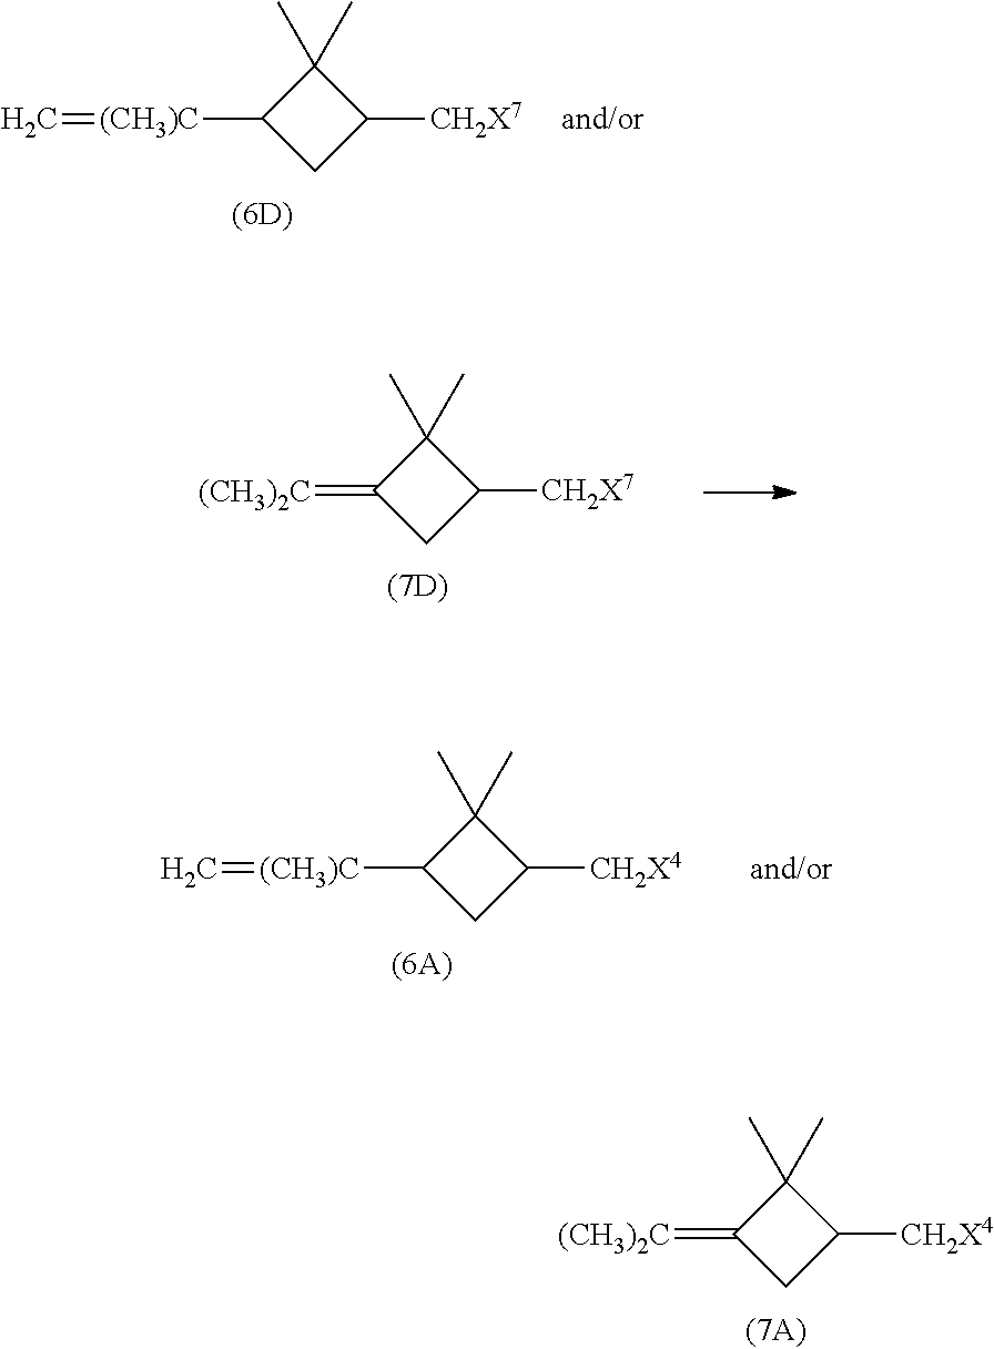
C1([(CH3)C]=C)CC([CH2X7])C1(C)C.C1(=[(CH3)2C])CC([CH2X7])C1(C)C.[(CH3)C](C1CC([CH2X4])C1(C)C)=C.[(CH3)2C]=C1CC([CH2X4])C1(C)C
